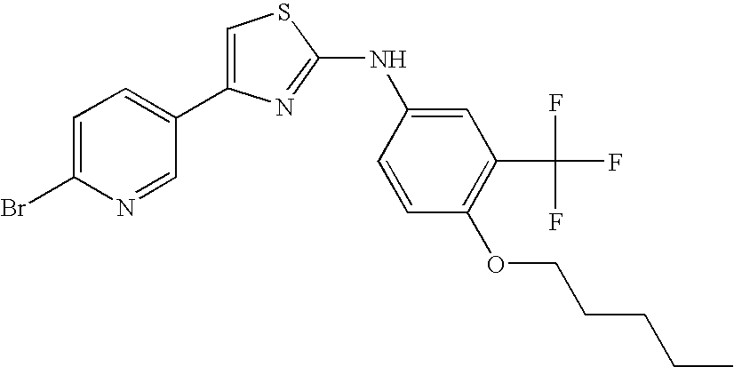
C1=C(C2=CC=C(Br)N=C2)N=C(NC2=CC(C(F)(F)F)=C(OCCCCC)C=C2)S1
